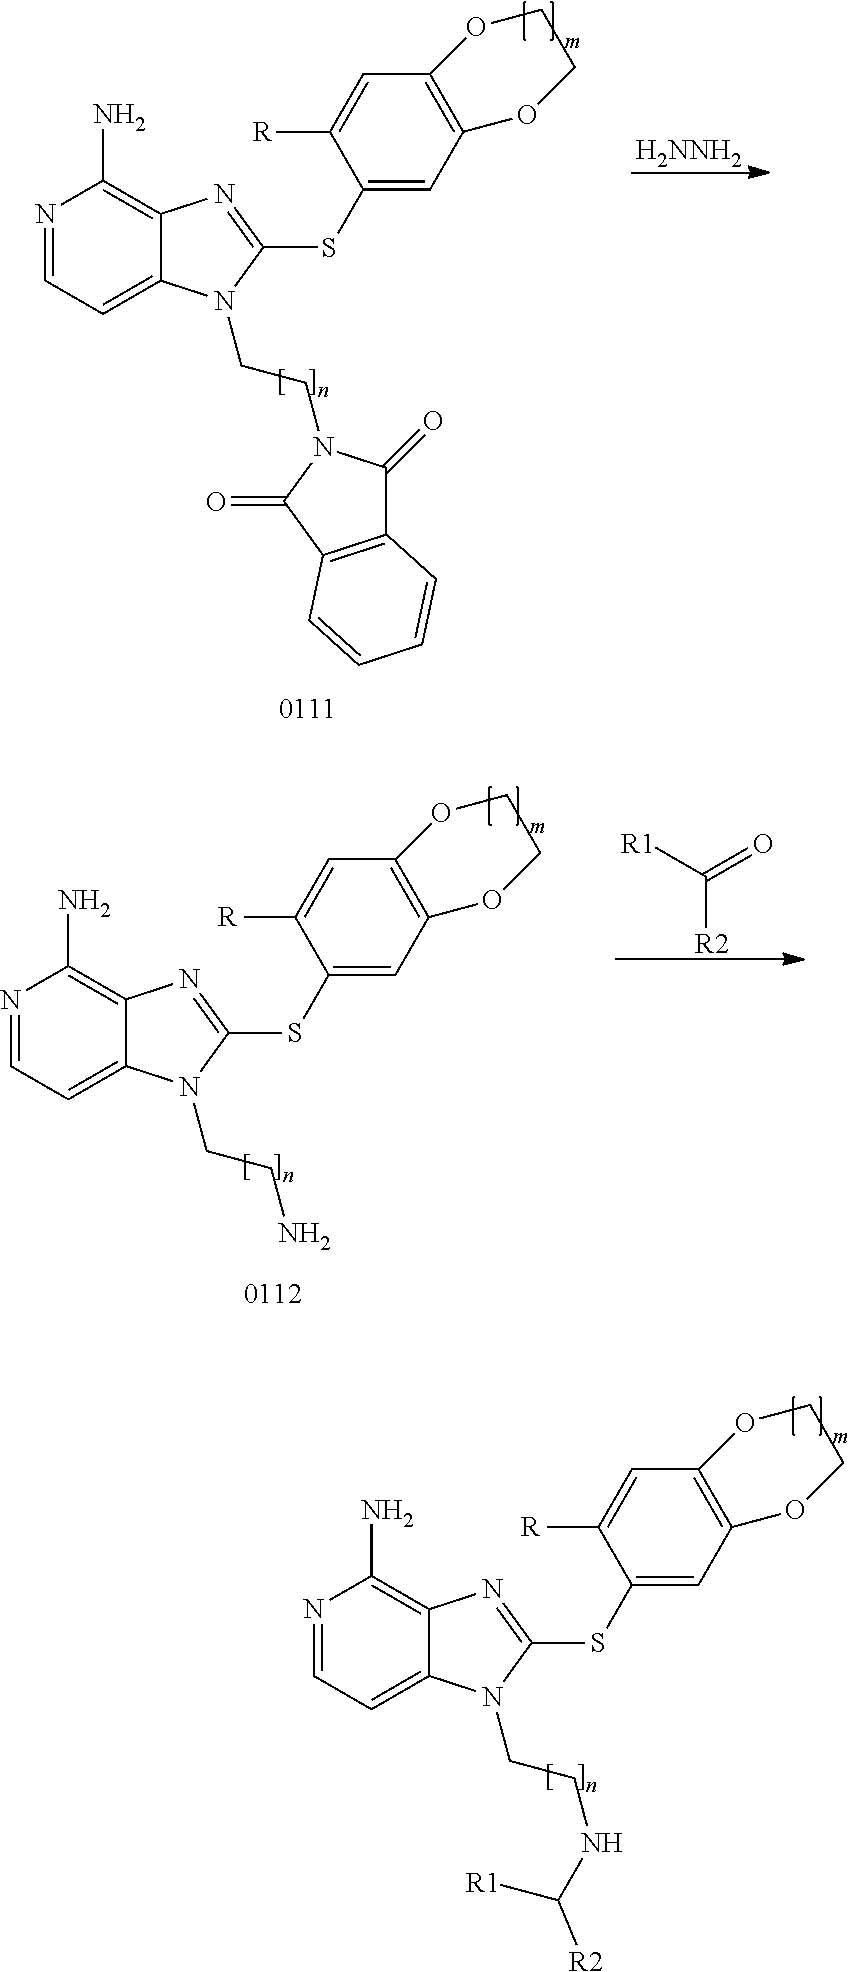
C1=C(SC2=NC3=C(N)N=CC=C3N2CCNC([R1])[R2])C([R])=CC2=C1OCCO2.[H2NNH2].C1=C(SC2=NC3=C(N)N=CC=C3N2CCN2C(=O)C3=C(C2=O)C=CC=C3)C([R])=CC2=C1OCCO2.C1=C(SC2=NC3=C(N)N=CC=C3N2CCN)C([R])=CC2=C1OCCO2.C([R2])([R1])=O
